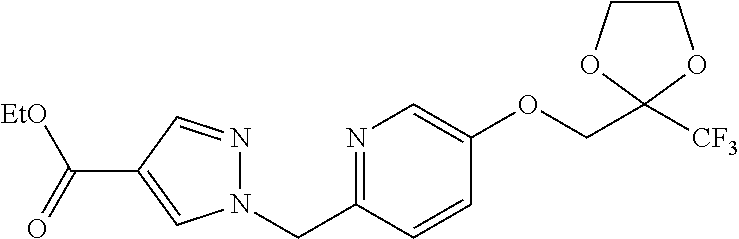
N1=C(CN2N=CC(C(=O)[EtO])=C2)C=CC(OCC2([CF3])OCCO2)=C1
